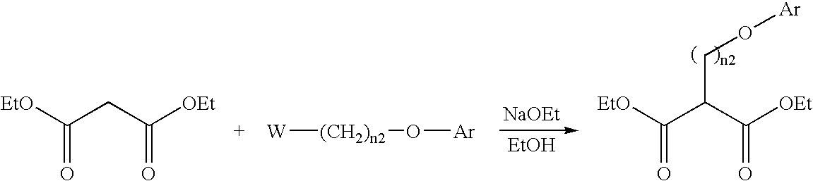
C(CC([OEt])=O)([EtO])=O.[W][(CH2)n2]O[Ar].C(C(C([OEt])=O)CO[Ar])([EtO])=O.[NaOEt].[EtOH]
